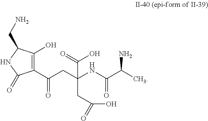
C1(C(CC(NC(C(C)N)=O)(CC(O)=O)C(=O)O)=O)=C(O)C(CN)NC1=O
